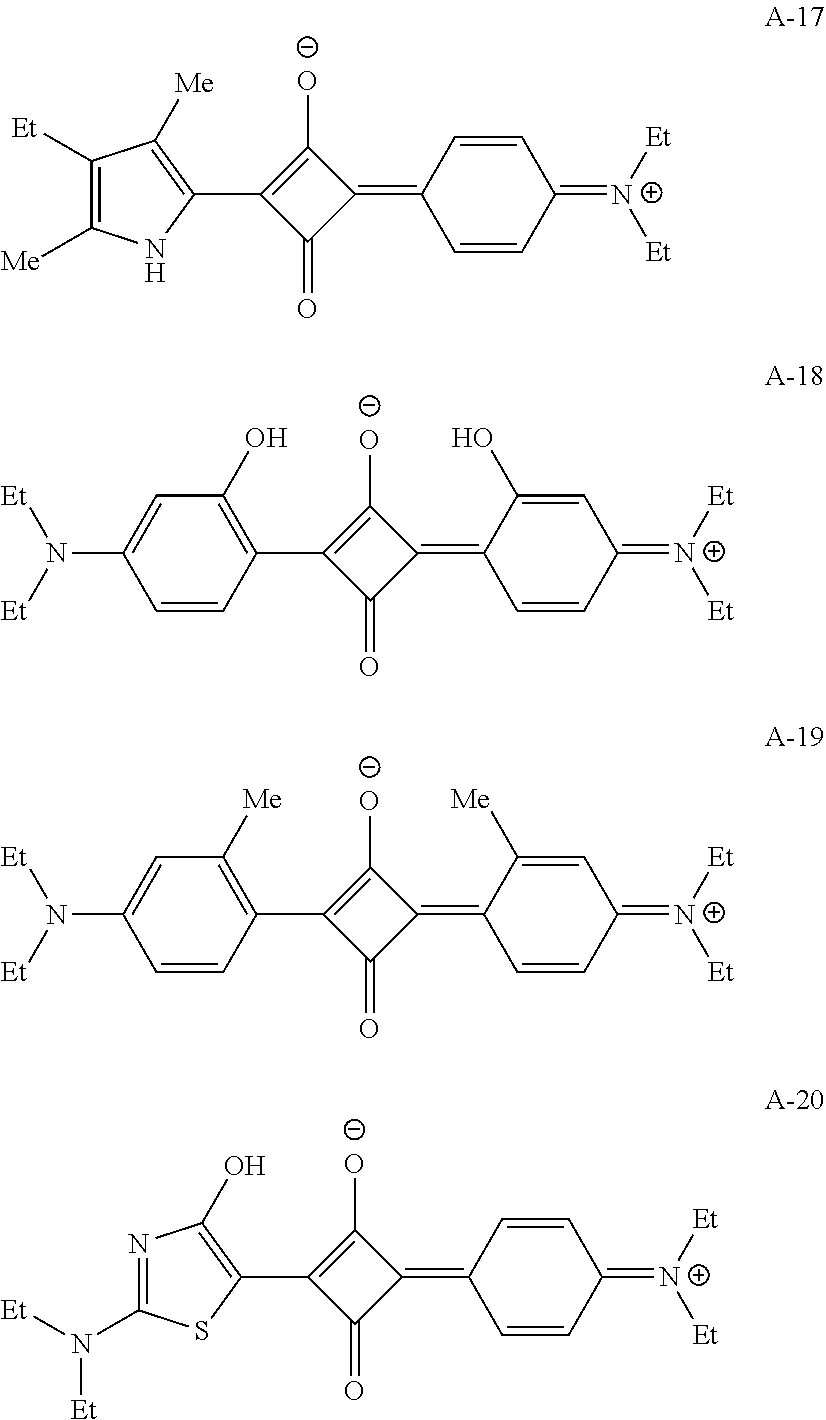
O=C1C(=C2C=CC(=[N+]([Et])[Et])C=C2)C([O-])=C1C1=C([Me])C([Et])=C([Me])N1.O=C1C(=C2C(O)=CC(=[N+]([Et])[Et])C=C2)C([O-])=C1C1=C(O)C=C(N([Et])[Et])C=C1.O=C1C(=C2C([Me])=CC(=[N+]([Et])[Et])C=C2)C([O-])=C1C1=C([Me])C=C(N([Et])[Et])C=C1.O=C1C(=C2C=CC(=[N+]([Et])[Et])C=C2)C([O-])=C1C1=C(O)N=C(N([Et])[Et])S1
